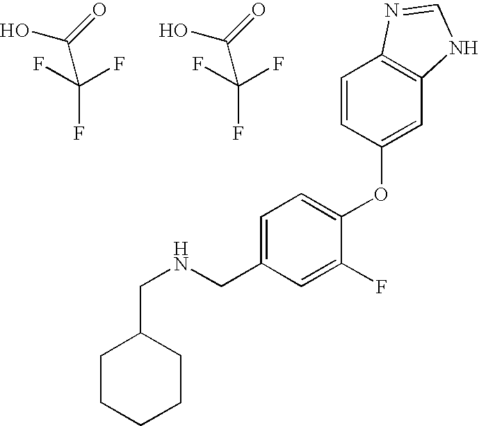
OC(=O)C(F)(F)F.OC(=O)C(F)(F)F.C1(CNCC2=CC=C(OC3=CC4=C(C=C3)N=CN4)C(F)=C2)CCCCC1
